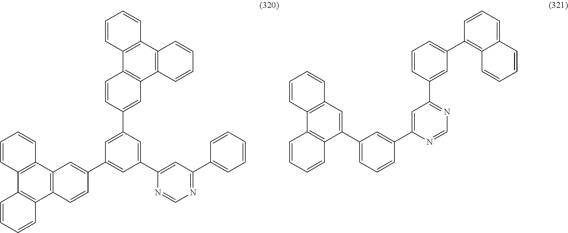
C1=C(C2=CC3=C(C=C2)C2=C(C4=C3C=CC=C4)C=CC=C2)C=C(C2=CC(C3=CC=CC=C3)=NC=N2)C=C1C1=CC2=C(C=C1)C1=C(C3=C2C=CC=C3)C=CC=C1.C1=C(C2=CC(C3=CC4=C(C5=C3C=CC=C5)C=CC=C4)=CC=C2)N=CN=C1C1=CC(C2=C3C(=CC=C2)C=CC=C3)=CC=C1
